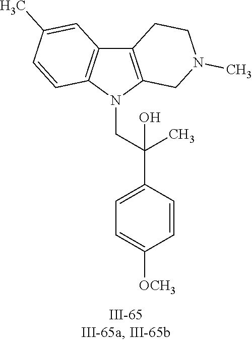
N1(CC(C2=CC=C([OCH3])C=C2)(C)O)C2=C(C3=C1C=CC(C)=C3)CCN(C)C2
